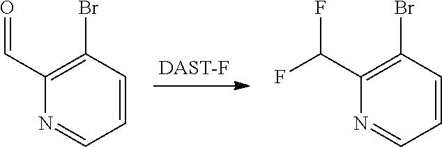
C1(C(F)F)=C(Br)C=CC=N1.C1(C=O)=C(Br)C=CC=N1
